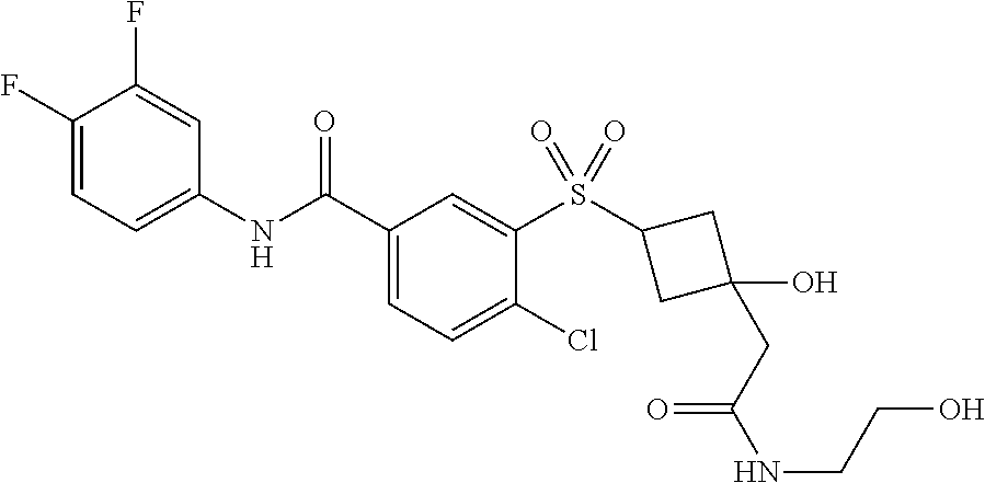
C1(F)=CC=C(NC(C2=CC=C(Cl)C(S(=O)(=O)C3CC(O)(CC(NCCO)=O)C3)=C2)=O)C=C1F
